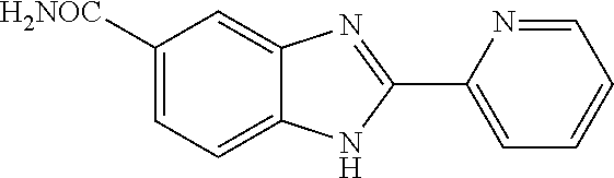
C1([H2NOC])=CC=C2C(=C1)N=C(C1=CC=CC=N1)N2
